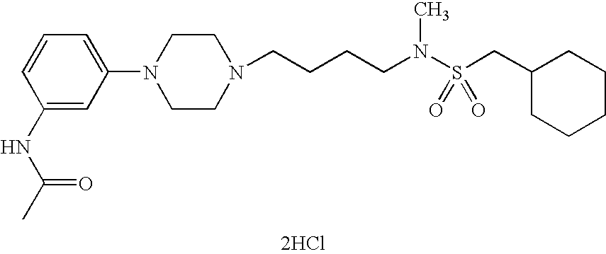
C(CCCN(S(CC1CCCCC1)(=O)=O)C)N1CCN(C2=CC=CC(NC(C)=O)=C2)CC1.[2HCl]
